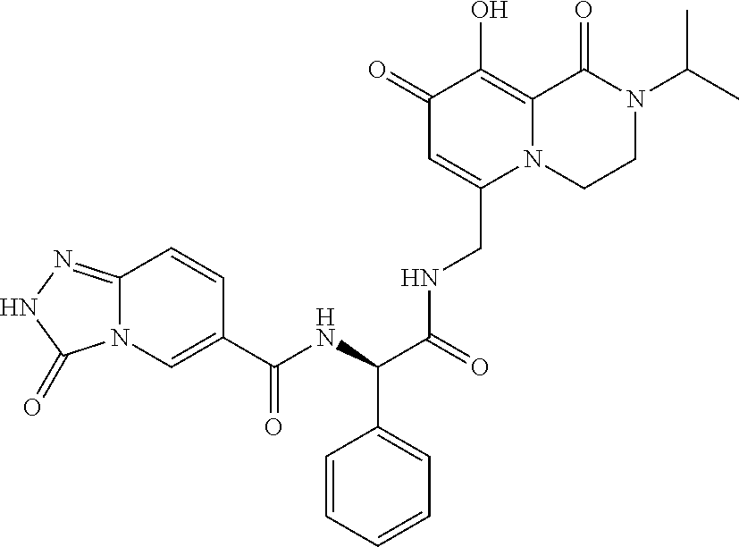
C1(=O)C=C(CNC(C(NC(C2=CN3C(=NNC3=O)C=C2)=O)C2=CC=CC=C2)=O)N2C(=C1O)C(=O)N(C(C)C)CC2
